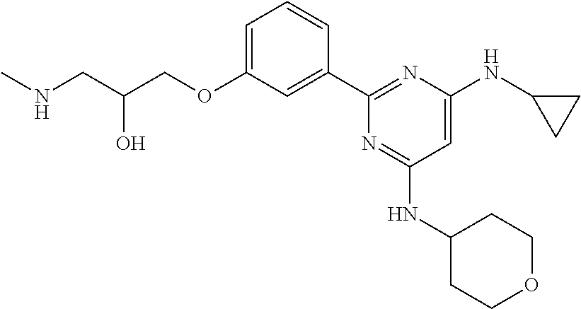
C1=C(OCC(CNC)O)C=C(C2=NC(NC3CC3)=CC(NC3CCOCC3)=N2)C=C1
